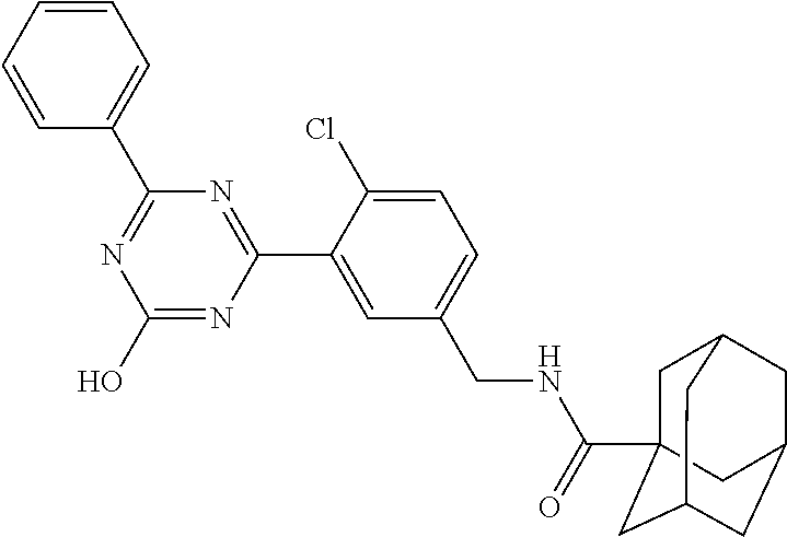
C1(C2=NC(O)=NC(C3=CC(CNC(=O)C45CC6CC(CC(C4)C6)C5)=CC=C3Cl)=N2)=CC=CC=C1
